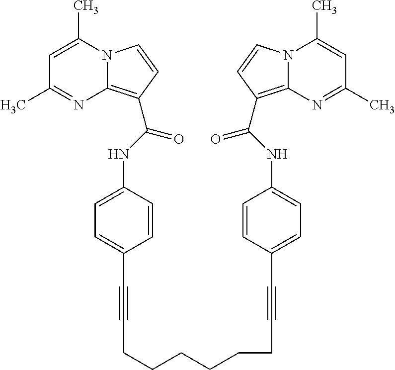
C(C1=CC=C(NC(=O)C2=C3N(C=C2)C(C)=CC(C)=N3)C=C1)#CCCCCCCC#CC1=CC=C(NC(=O)C2=C3N(C(C)=CC(C)=N3)C=C2)C=C1
